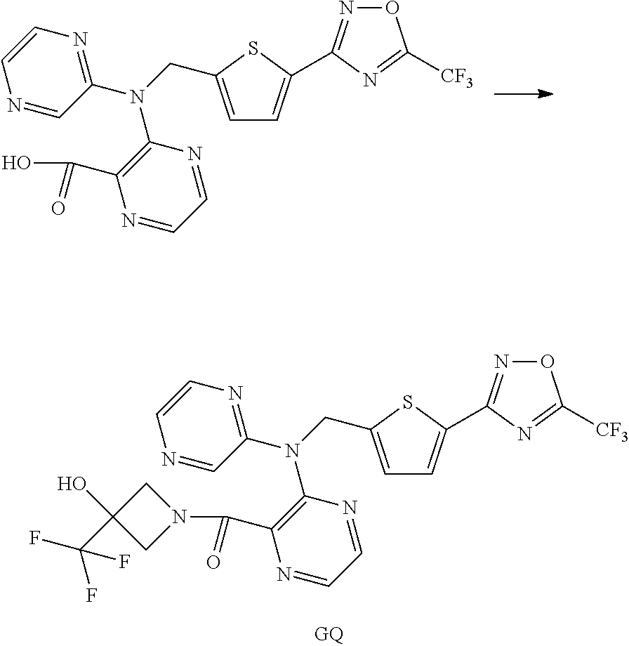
C1=C(CN(C2=NC=CN=C2)C2=C(C(O)=O)N=CC=N2)SC(C2=NOC([CF3])=N2)=C1.C1=C(CN(C2=NC=CN=C2)C2=C(C(N3CC(C(F)(F)F)(O)C3)=O)N=CC=N2)SC(C2=NOC([CF3])=N2)=C1
